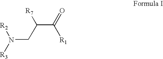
C(C(=O)[R1])(CN([R3])[R2])[R7]
